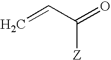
C=CC(=O)[Z]
